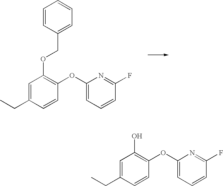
C1=C(CC)C=CC(OC2=CC=CC(F)=N2)=C1OCC1=CC=CC=C1.C1=C(CC)C=CC(OC2=CC=CC(F)=N2)=C1O
